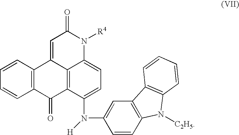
C1=CC2=C(C=C1)C(=O)C1=C3C2=CC(=O)N([R4])C3=CC=C1N(C1=CC2=C(C=C1)N([C2H5])C1=C2C=CC=C1)[H]
